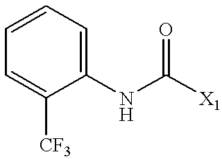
C1([CF3])=CC=CC=C1NC([X1])=O
